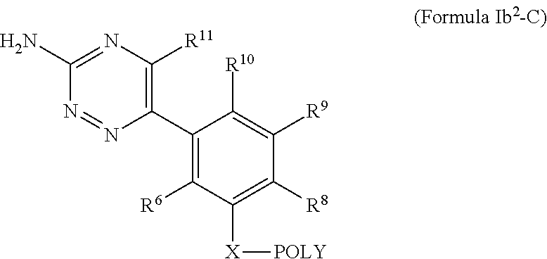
C1(C2=C([R6])C([X][POLY])=C([R8])C([R9])=C2[R10])=C([R11])N=C(N)N=N1
